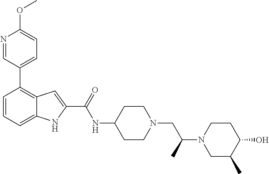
C1=CC=C2C(=C1C1=CC=C(OC)N=C1)C=C(C(=O)NC1CCN(CC(N3CC(C)C(O)CC3)C)CC1)N2
